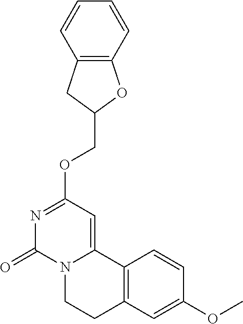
C12=C(C=C(OC)C=C1)CCN1C2=CC(OCC2OC3=C(C2)C=CC=C3)=NC1=O
